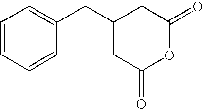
C1=CC=CC(CC2CC(=O)OC(=O)C2)=C1
